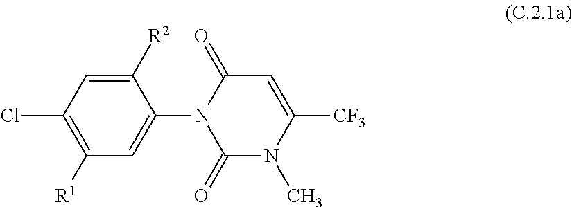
C1([R2])=CC(Cl)=C([R1])C=C1N1C(=O)N(C)C([CF3])=CC1=O
